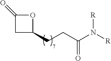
C(CC1CC(=O)O1)C(=O)N([R])[R]
